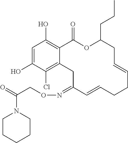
C1=C(O)C(Cl)=C2C(=C1O)C(=O)OC(CCC)CC=CCCC=CC(=NOCC(=O)N1CCCCC1)C2
